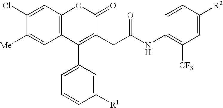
[Me]C1=CC2=C(C=C1Cl)OC(=O)C(CC(NC1=C([CF3])C=C([R2])C=C1)=O)=C2C1=CC=CC([R1])=C1
